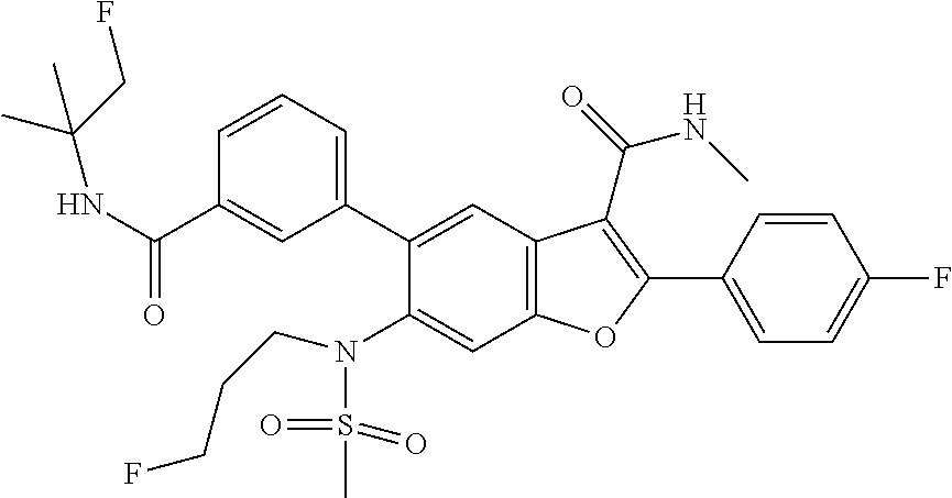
C1=CC(C2=C(C(=O)NC)C3=C(C=C(N(S(C)(=O)=O)CCCF)C(C4=CC=CC(C(NC(C)(CF)C)=O)=C4)=C3)O2)=CC=C1F
